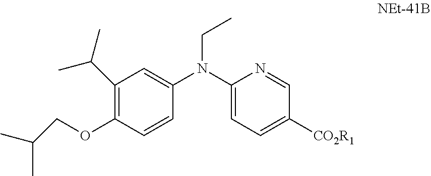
C1(C(C)C)=C(OCC(C)C)C=CC(N(C2=CC=C([CO2R1])C=N2)CC)=C1
